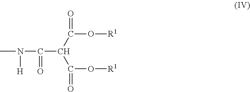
CN([H])C(=O)C(C(=O)O[R1])C(=O)O[R1]
